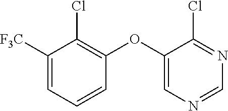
C1([F3C])=CC=CC(OC2=CN=CN=C2Cl)=C1Cl
